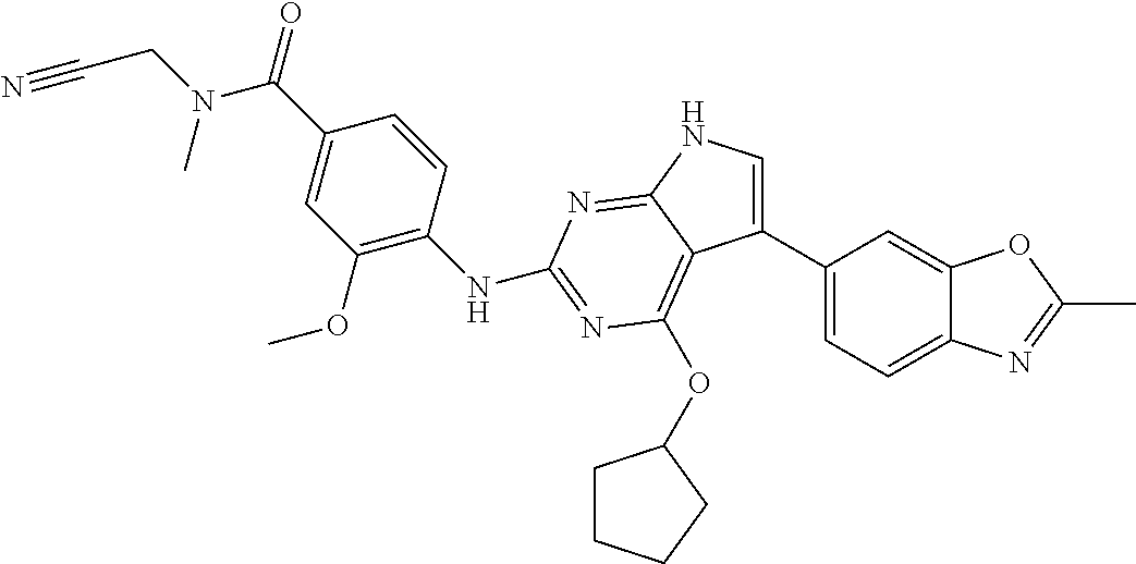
C(N(C(C1=CC(OC)=C(NC2=NC(OC3CCCC3)=C3C(C4=CC=C5C(=C4)OC(C)=N5)=CNC3=N2)C=C1)=O)C)C#N
